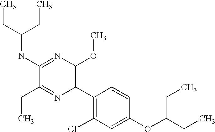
C1(NC(CC)CC)=NC(OC)=C(C2=C(Cl)C=C(OC(CC)CC)C=C2)N=C1CC
